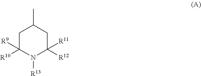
C1C([R9])([R10])N([R13])C([R11])([R12])CC1C
